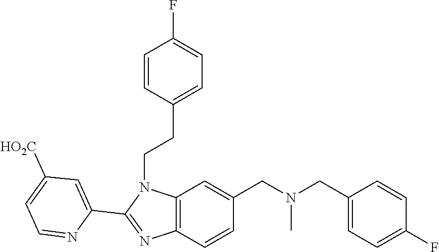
C12=C(C=CC(CN(CC3=CC=C(F)C=C3)C)=C1)N=C(C1=CC([HO2C])=CC=N1)N2CCC1=CC=C(F)C=C1
